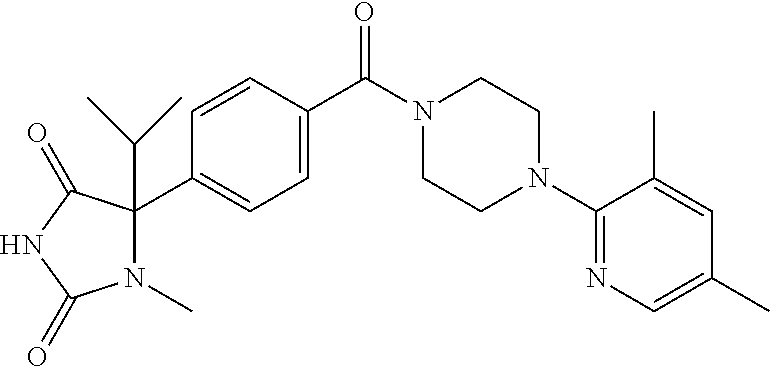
N1(C)C(C2=CC=C(C(N3CCN(C4=NC=C(C)C=C4C)CC3)=O)C=C2)(C(C)C)C(=O)NC1=O
